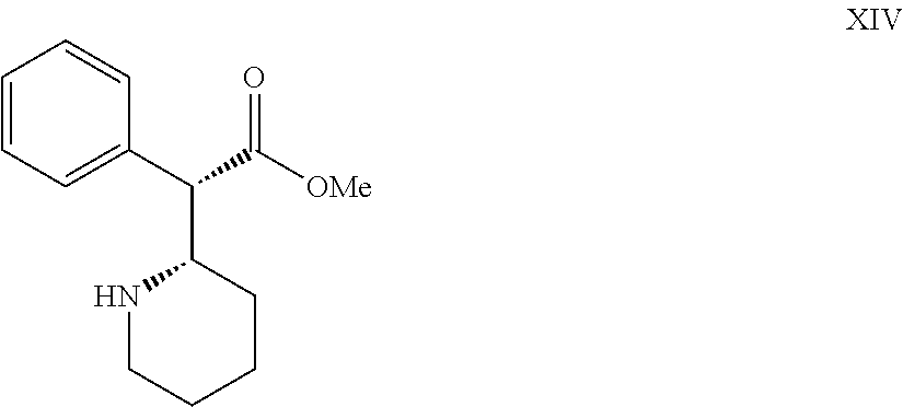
C1=CC=C(C(C([OMe])=O)C2NCCCC2)C=C1
